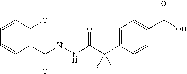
C1=CC(OC)=C(C(NNC(C(C2=CC=C(C(O)=O)C=C2)(F)F)=O)=O)C=C1
